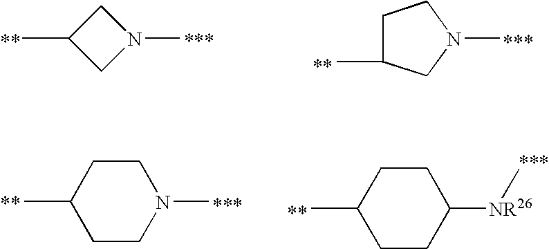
C1N(C)CC1C.C1C(C)CN(C)C1.C1C(C)CCN(C)C1.C1C(C)CCC([NR26]C)C1
